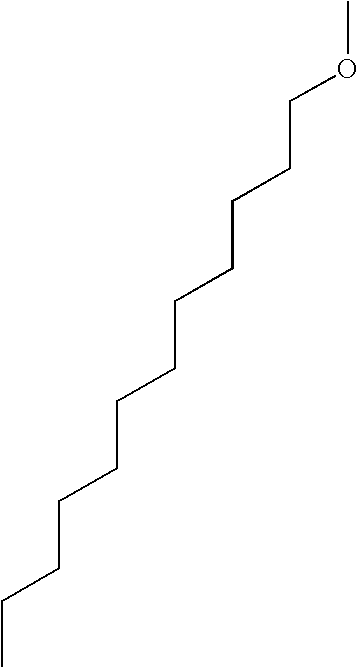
O(CCCCCCCCCCCC)C
